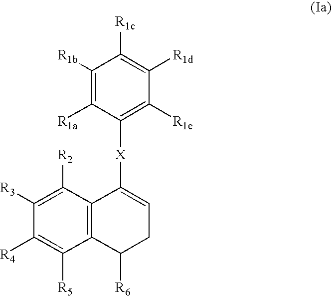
C12=C(C([R6])CC=C1[X]C1=C([R1e])C([R1d])=C([R1c])C([R1b])=C1[R1a])C([R5])=C([R4])C([R3])=C2[R2]
